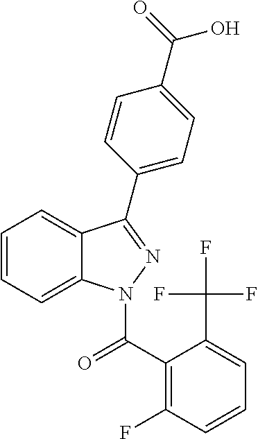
C1=CC=C2C(=C1)C(C1=CC=C(C(=O)O)C=C1)=NN2C(C1=C(F)C=CC=C1C(F)(F)F)=O
